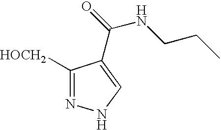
C1([HOCH2])=NNC=C1C(=O)NCCC
